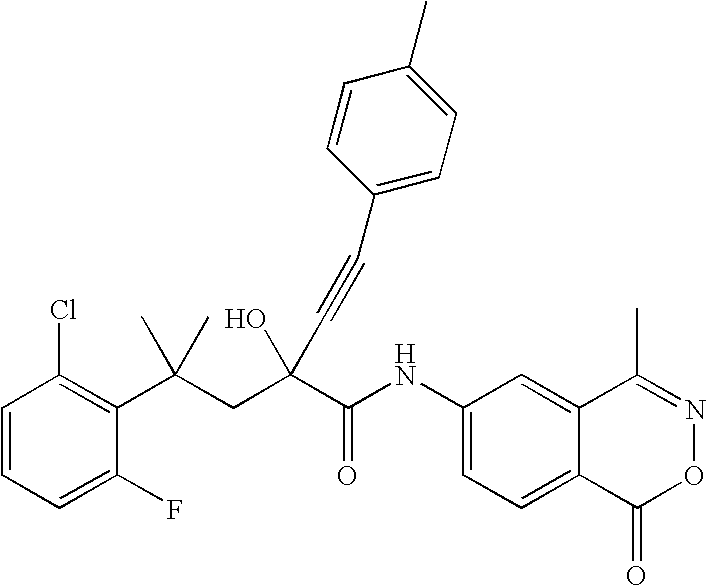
C1=CC=C(F)C(C(CC(C(NC2=CC=C3C(=C2)C(C)=NOC3=O)=O)(O)C#CC2=CC=C(C)C=C2)(C)C)=C1Cl
